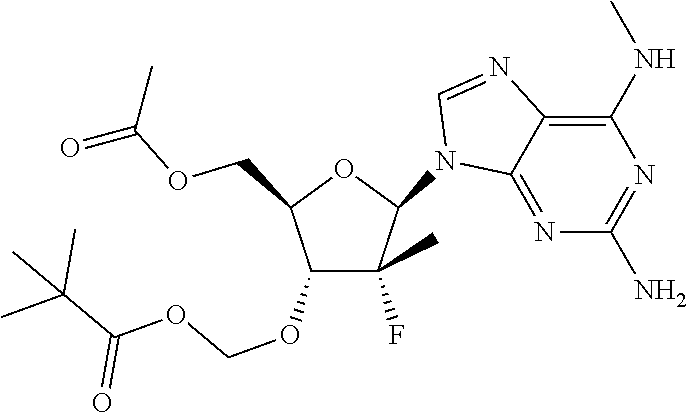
C1(N2C3=NC(N)=NC(NC)=C3N=C2)C(F)(C)C(OCOC(=O)C(C)(C)C)C(COC(=O)C)O1
